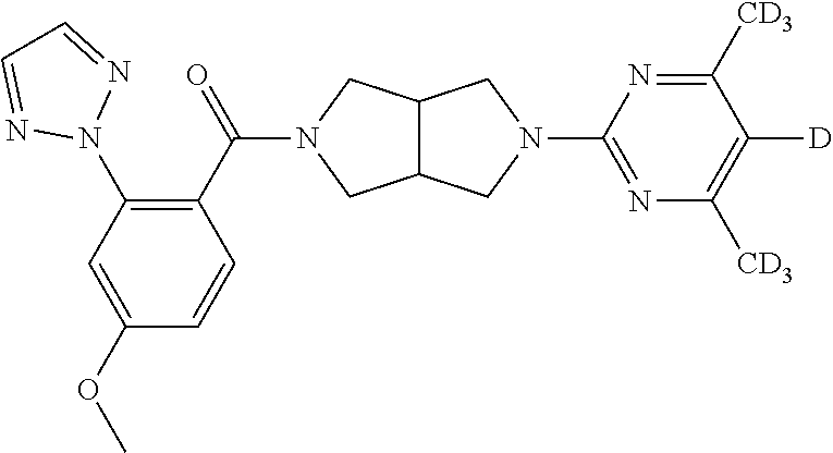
C12C(CN(C(C3=C(N4N=CC=N4)C=C(OC)C=C3)=O)C1)CN(C1=NC([CD3])=C([D])C([CD3])=N1)C2
